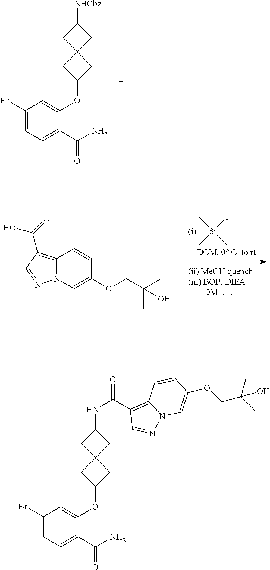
C1(Br)=CC=C(C(N)=O)C(OC2CC3(C2)CC([NHCbz])C3)=C1.C[Si](C)(I)C.C12=C(C(=O)O)C=NN1C=C(OCC(C)(C)O)C=C2.C1(Br)=CC=C(C(N)=O)C(OC2CC3(C2)CC(NC(=O)C2=C4N(N=C2)C=C(OCC(C)(C)O)C=C4)C3)=C1
